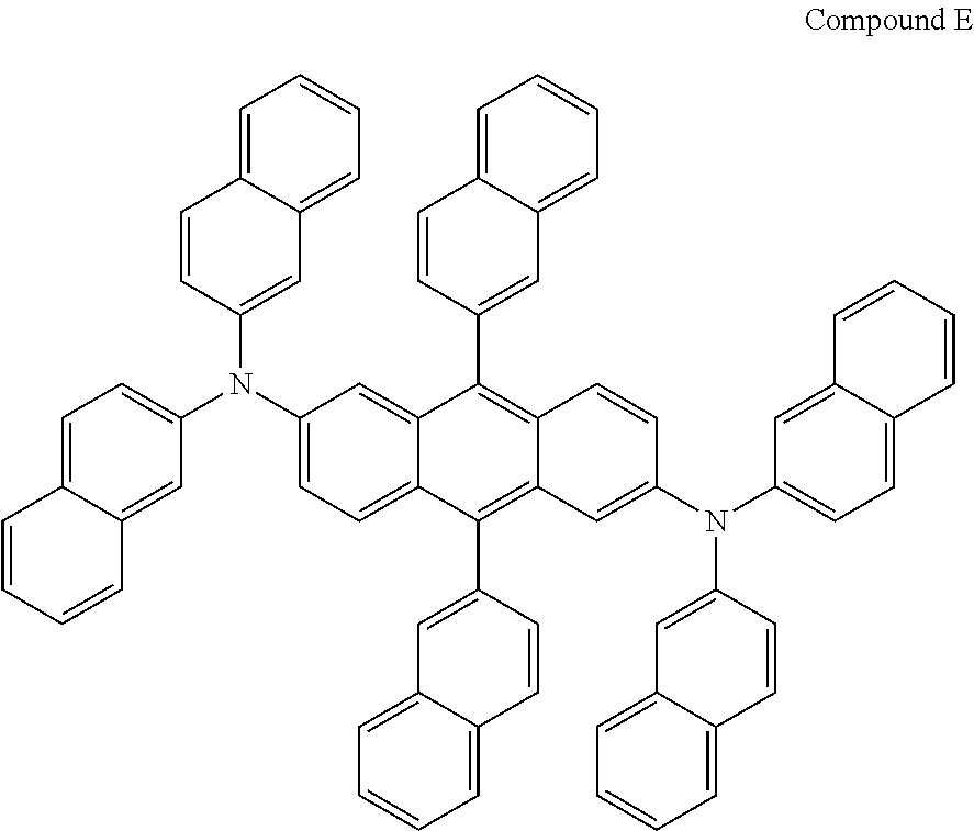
C1(N(C2=CC=C3C(=C2)C=CC=C3)C2=CC3=CC=CC=C3C=C2)=CC=C2C(=C1)C(C1=CC3=CC=CC=C3C=C1)=C1C(=C2C2=CC3=CC=CC=C3C=C2)C=C(N(C2=CC=C3C(=C2)C=CC=C3)C2=CC3=CC=CC=C3C=C2)C=C1
